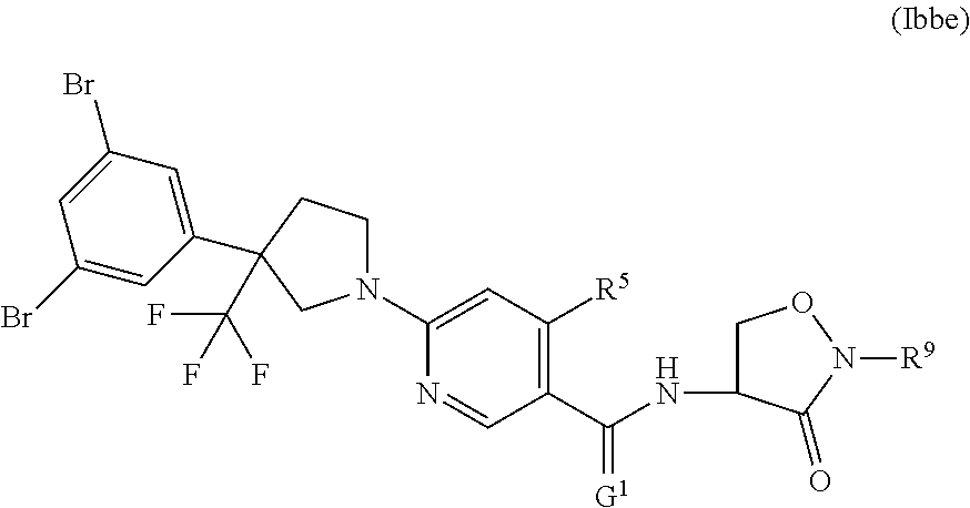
N1(C2=CC([R5])=C(C(NC3CON([R9])C3=O)=[G1])C=N2)CCC(C(F)(F)F)(C2=CC(Br)=CC(Br)=C2)C1
